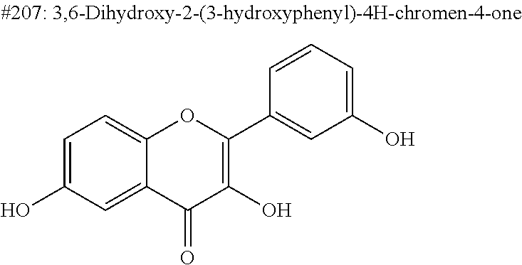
C1=C(O)C=C2C(=C1)OC(C1=CC(O)=CC=C1)=C(O)C2=O
